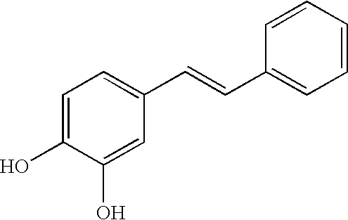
C1=C(O)C(O)=CC(C=CC2=CC=CC=C2)=C1
